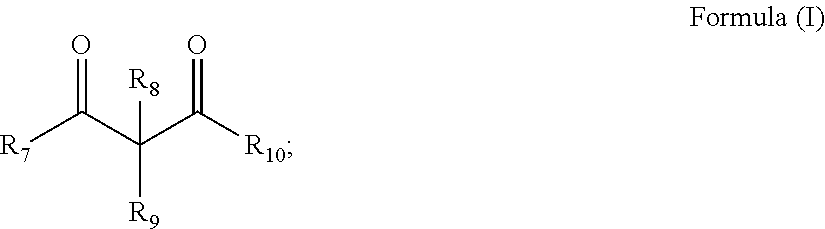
[R7]C(C(C([R10])=O)([R8])[R9])=O
